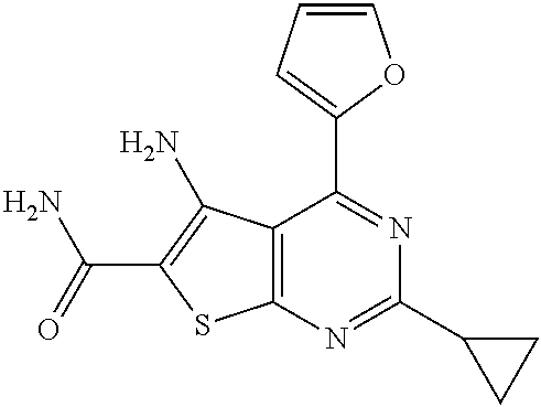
C12=C(N=C(C3CC3)N=C1C1=CC=CO1)SC(C(=O)N)=C2N
